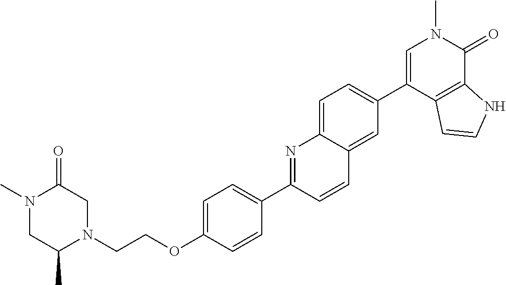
C(OC1=CC=C(C2=NC3=CC=C(C4=CN(C)C(=O)C5=C4C=CN5)C=C3C=C2)C=C1)CN1CC(=O)N(C)CC1C
